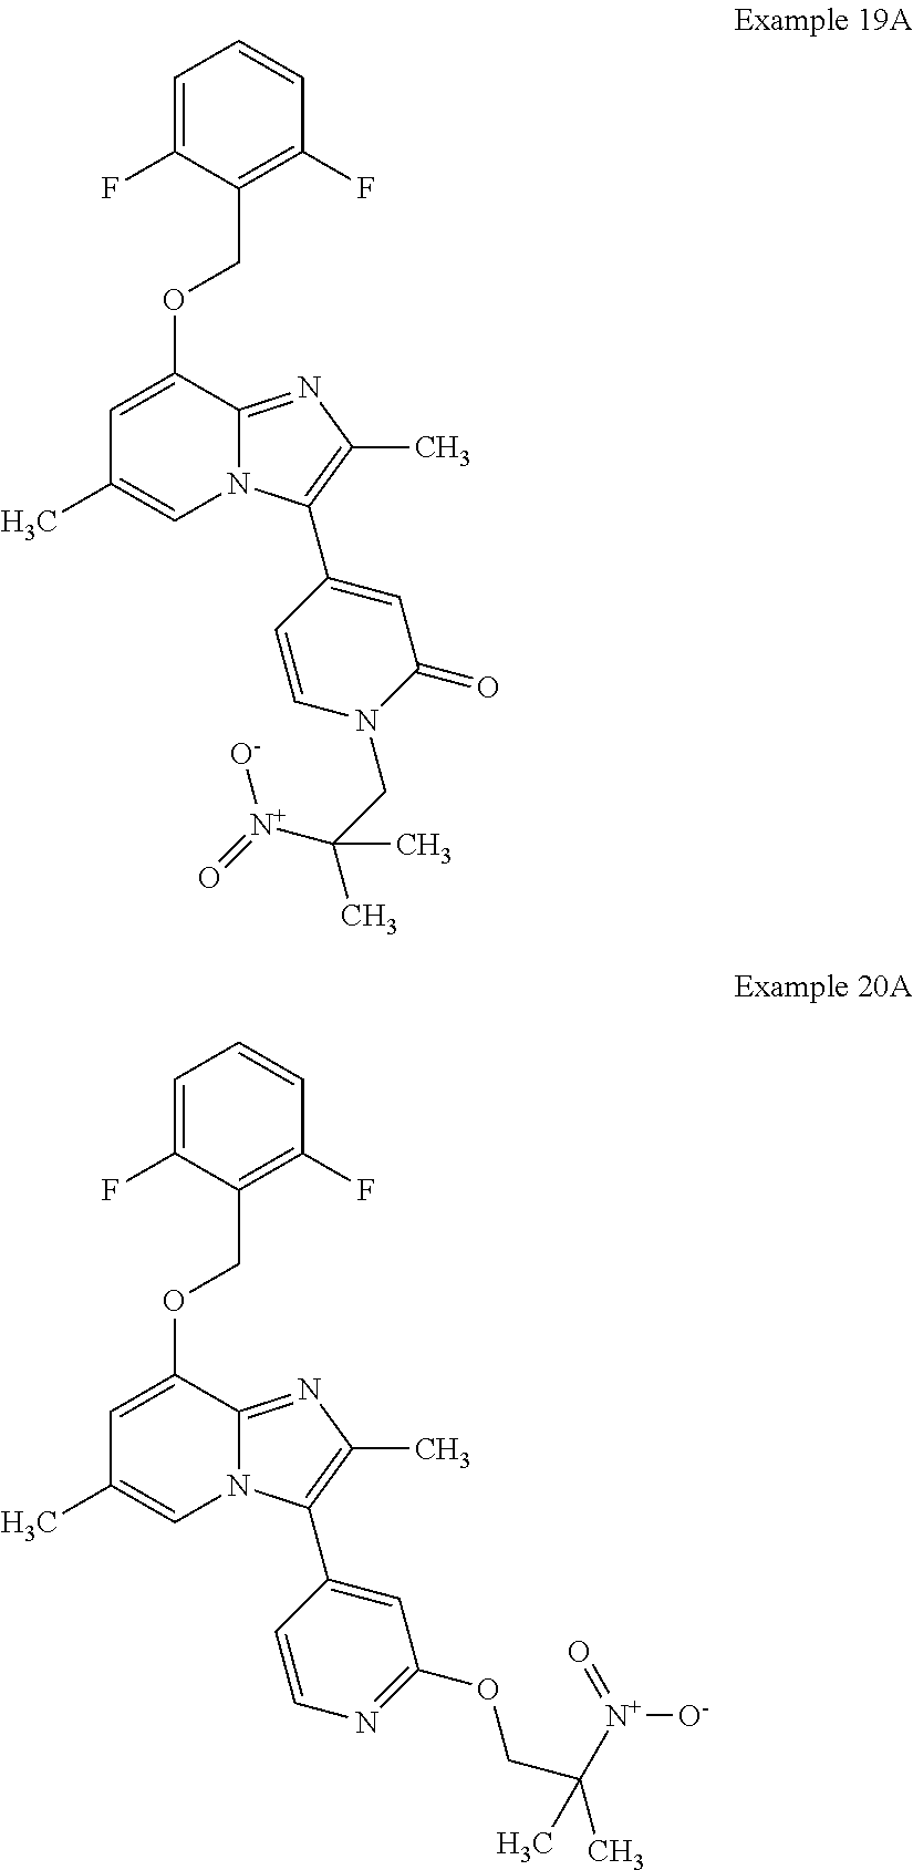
C1=C(F)C(COC2=CC(C)=CN3C2=NC(C)=C3C2=CC(=O)N(CC(C)([N+](=O)[O-])C)C=C2)=C(F)C=C1.C1=C(F)C(COC2=CC(C)=CN3C2=NC(C)=C3C2=CC(OCC([N+]([O-])=O)(C)C)=NC=C2)=C(F)C=C1
